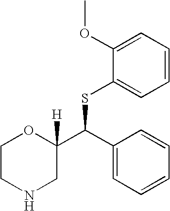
C1(OC)=CC=CC=C1SC(C1([H])OCCNC1)C1=CC=CC=C1
